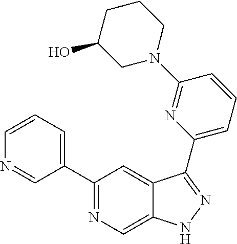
C1(C2=CC=CN=C2)=NC=C2C(=C1)C(C1=CC=CC(N3CCCC(O)C3)=N1)=NN2
